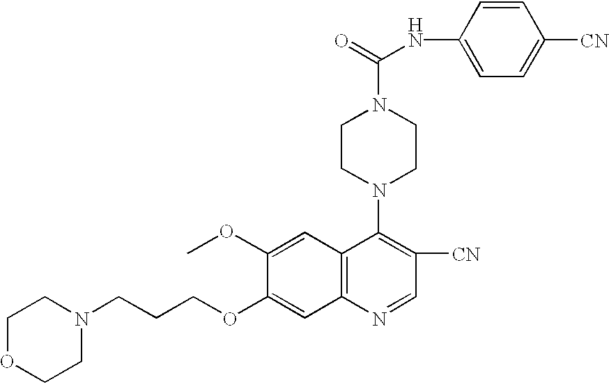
C1OCCN(CCCOC2=CC3=C(C=C2OC)C(N2CCN(C(=O)NC4=CC=C([CN])C=C4)CC2)=C([CN])C=N3)C1
